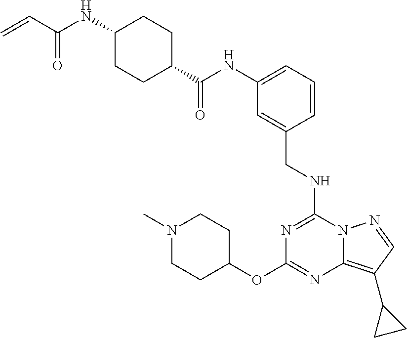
C1(OC2=NC3=C(C4CC4)C=NN3C(NCC3=CC(NC(C4CCC(NC(=O)C=C)CC4)=O)=CC=C3)=N2)CCN(C)CC1
